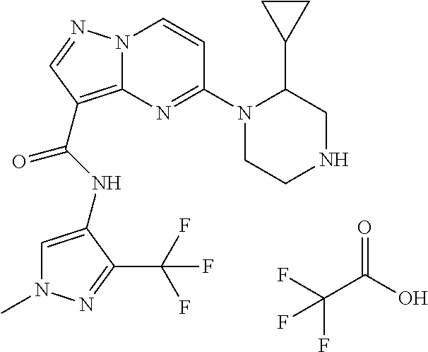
C1=C(NC(=O)C2=C3N(N=C2)C=CC(N2CCNCC2C2CC2)=N3)C(C(F)(F)F)=NN1C.FC(C(O)=O)(F)F
